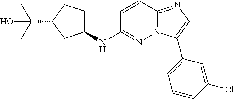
N(C1=NN2C(=NC=C2C2=CC=CC(Cl)=C2)C=C1)C1CCC(C(O)(C)C)C1
